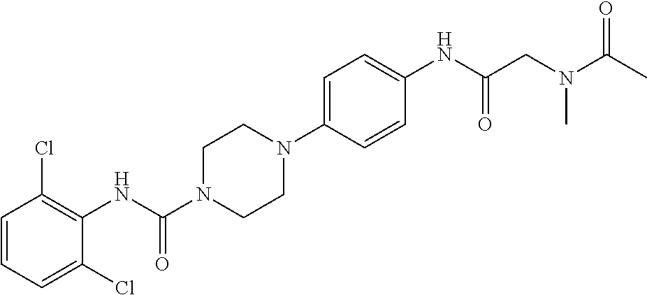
C1=CC=C(Cl)C(NC(N2CCN(C3=CC=C(NC(=O)CN(C)C(=O)C)C=C3)CC2)=O)=C1Cl
